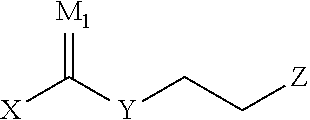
[X]C([Y]CC[Z])=[M1]
